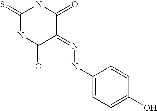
S=C1NC(=O)C(=NNC2=CC=C(O)C=C2)C(=O)N1
